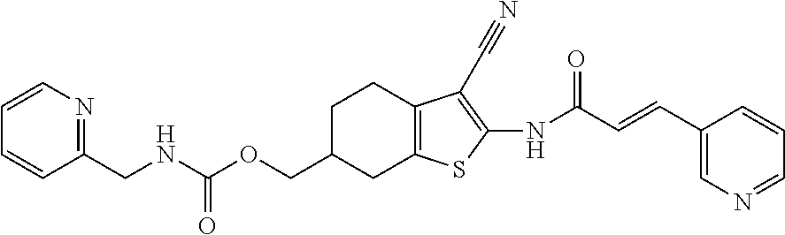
C1=CN=C(CNC(OCC2CC3=C(CC2)C(C#N)=C(NC(C=CC2=CN=CC=C2)=O)S3)=O)C=C1
